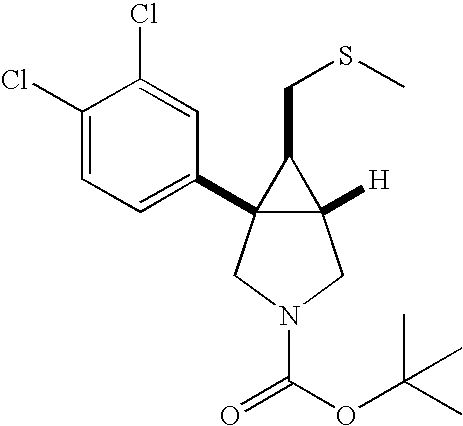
C12([H])C(C3=CC=C(Cl)C(Cl)=C3)(CN(C(OC(C)(C)C)=O)C1)C2CSC
